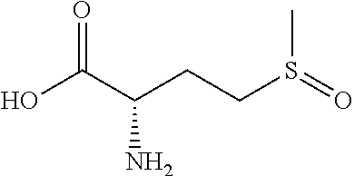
OC(C(CCS(=O)C)N)=O
